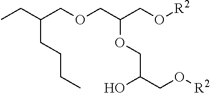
[R2]OCC(COCC(CC)CCCC)OCC(CO[R2])O
